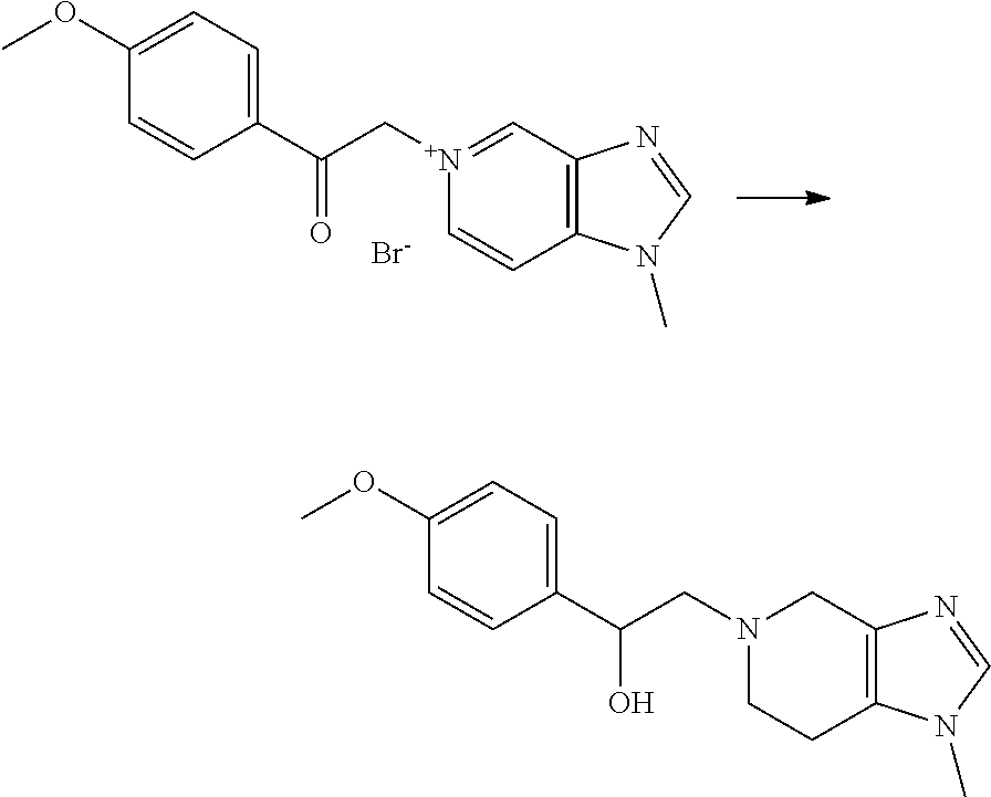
C1(OC)=CC=C(C(C[N+]2=CC3=C(C=C2)N(C)C=N3)=O)C=C1.[Br-].C1(OC)=CC=C(C(CN2CCC3=C(C2)N=CN3C)O)C=C1
